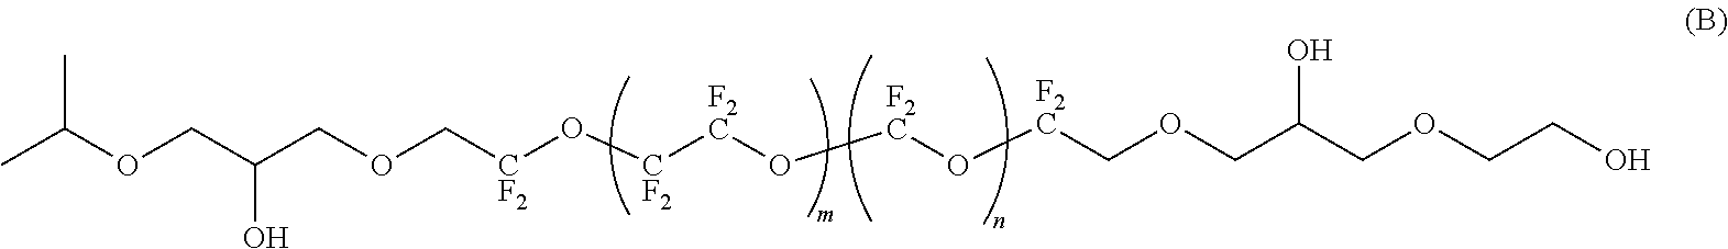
CC(OCC(COC[CF2]O[CF2][F2C]O[F2C]O[F2C]COCC(COCCO)O)O)C
